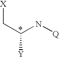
[X]CC([Y])N[Q]
